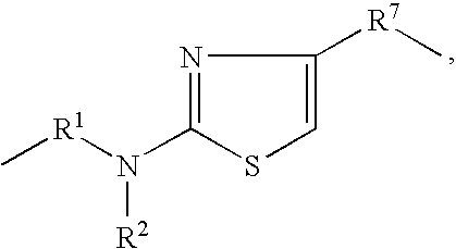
N1=C(N([R1]C)[R2])SC=C1[R7]C
